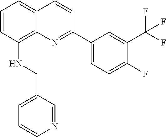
C1=CC(NCC2=CC=CN=C2)=C2C(=C1)C=CC(C1=CC=C(F)C(C(F)(F)F)=C1)=N2
